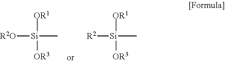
[R2O][Si]([OR1])([OR3])C.[R2][Si]([OR1])([OR3])C
